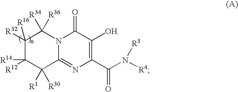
C1(=O)N2C(=NC(C(N([R4])[R3])=O)=C1O)C([R1])([R30])C([R12])([R14])C([R32])([R16])C2([R34])[R36]
